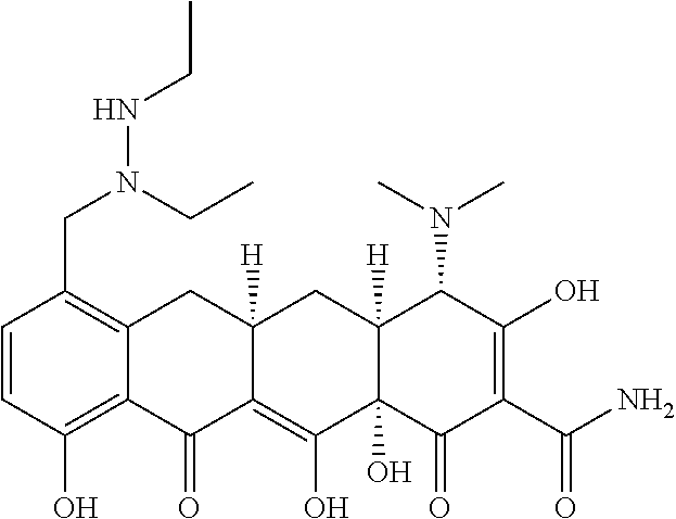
C1=CC(O)=C2C(=C1CN(CC)NCC)CC1([H])C(=C(O)C3(O)C([H])(C1)C(N(C)C)C(O)=C(C(=O)N)C3=O)C2=O
